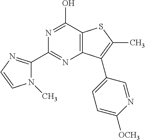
C12=C(C(O)=NC(C3=NC=CN3C)=N1)SC(C)=C2C1=CC=C([OCH3])N=C1
